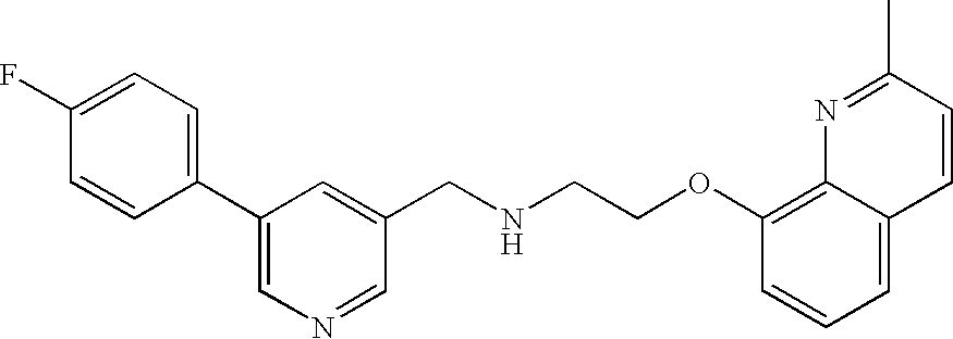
C1=CC(C2=CN=CC(CNCCOC3=C4C(=CC=C3)C=CC(C)=N4)=C2)=CC=C1F
